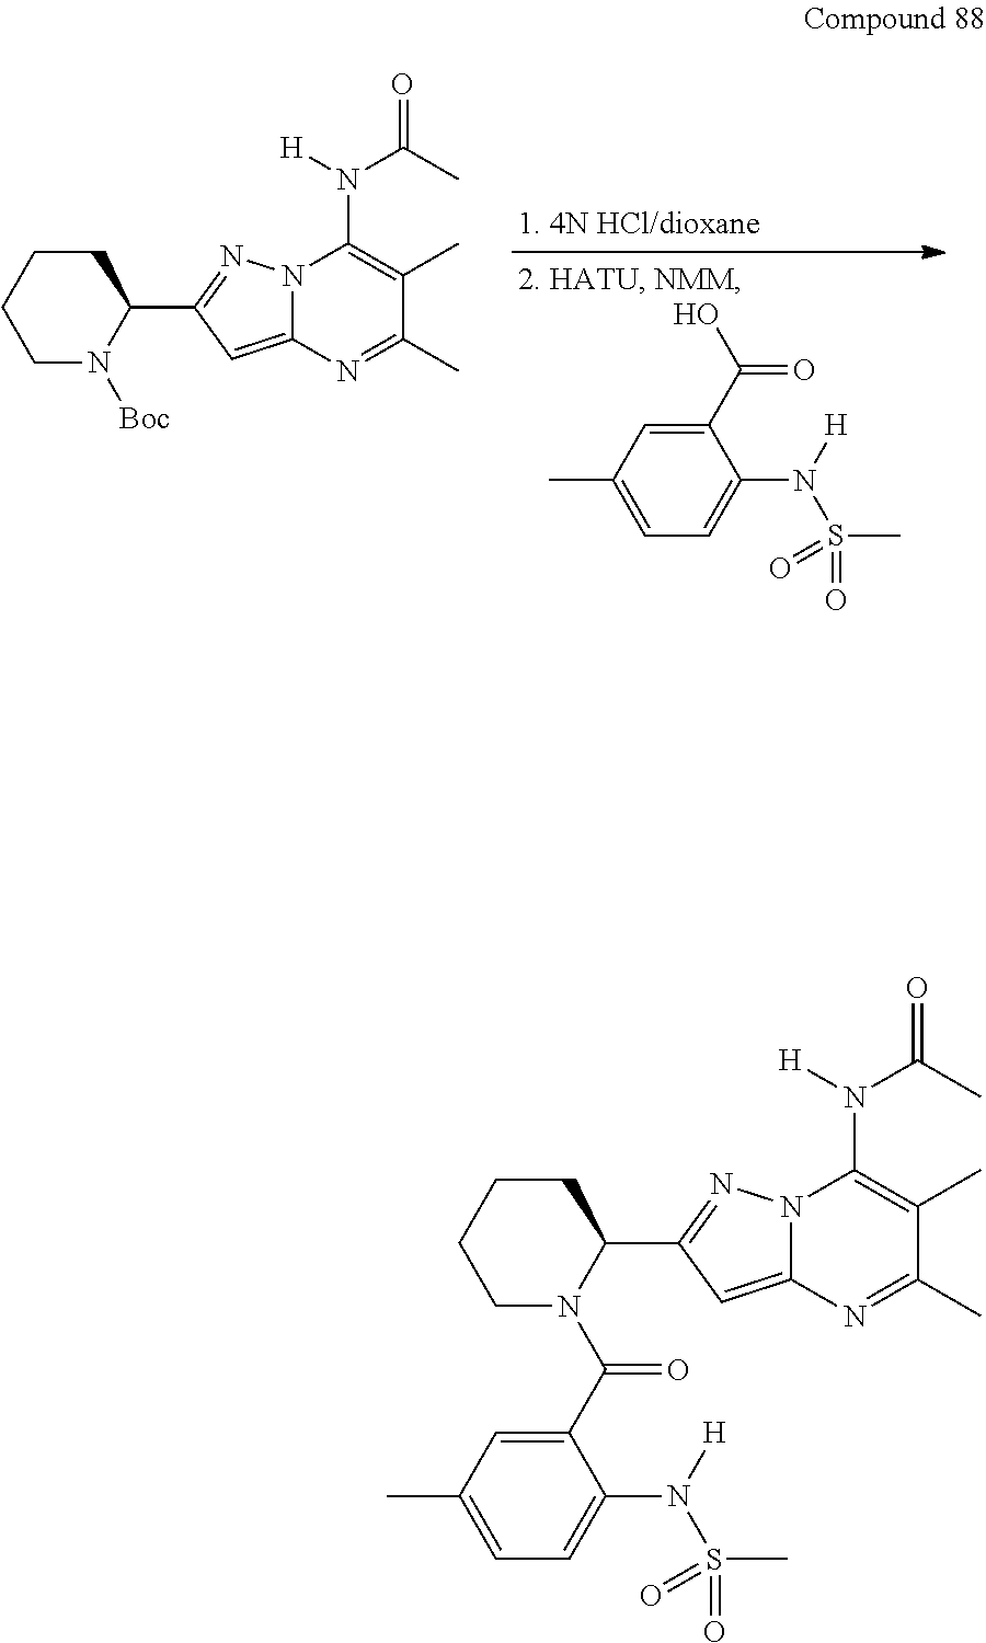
C1CCCN([Boc])C1C1=NN2C(=C1)N=C(C)C(C)=C2N([H])C(C)=O.C1(C(O)=O)=CC(C)=CC=C1N([H])S(=O)(C)=O.C1CCCN(C(C2=CC(C)=CC=C2N(S(C)(=O)=O)[H])=O)C1C1=NN2C(=C1)N=C(C)C(C)=C2N([H])C(C)=O
